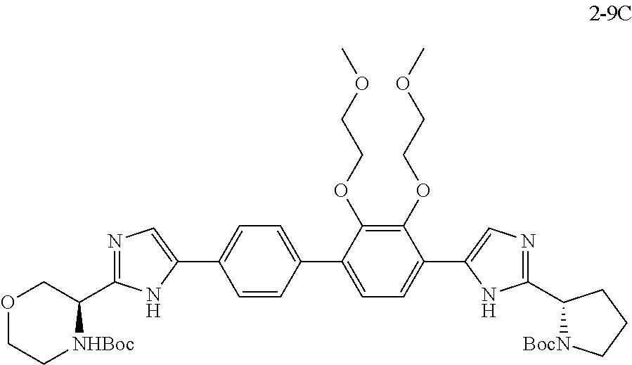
C1(OCCOC)=C(OCCOC)C(C2=CC=C(C3=CN=C(C4[NHBoc]CCOC4)N3)C=C2)=CC=C1C1=CN=C(C2[BocN]CCC2)N1
